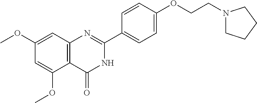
C1(OC)=CC2=C(C(OC)=C1)C(=O)NC(C1=CC=C(OCCN3CCCC3)C=C1)=N2
